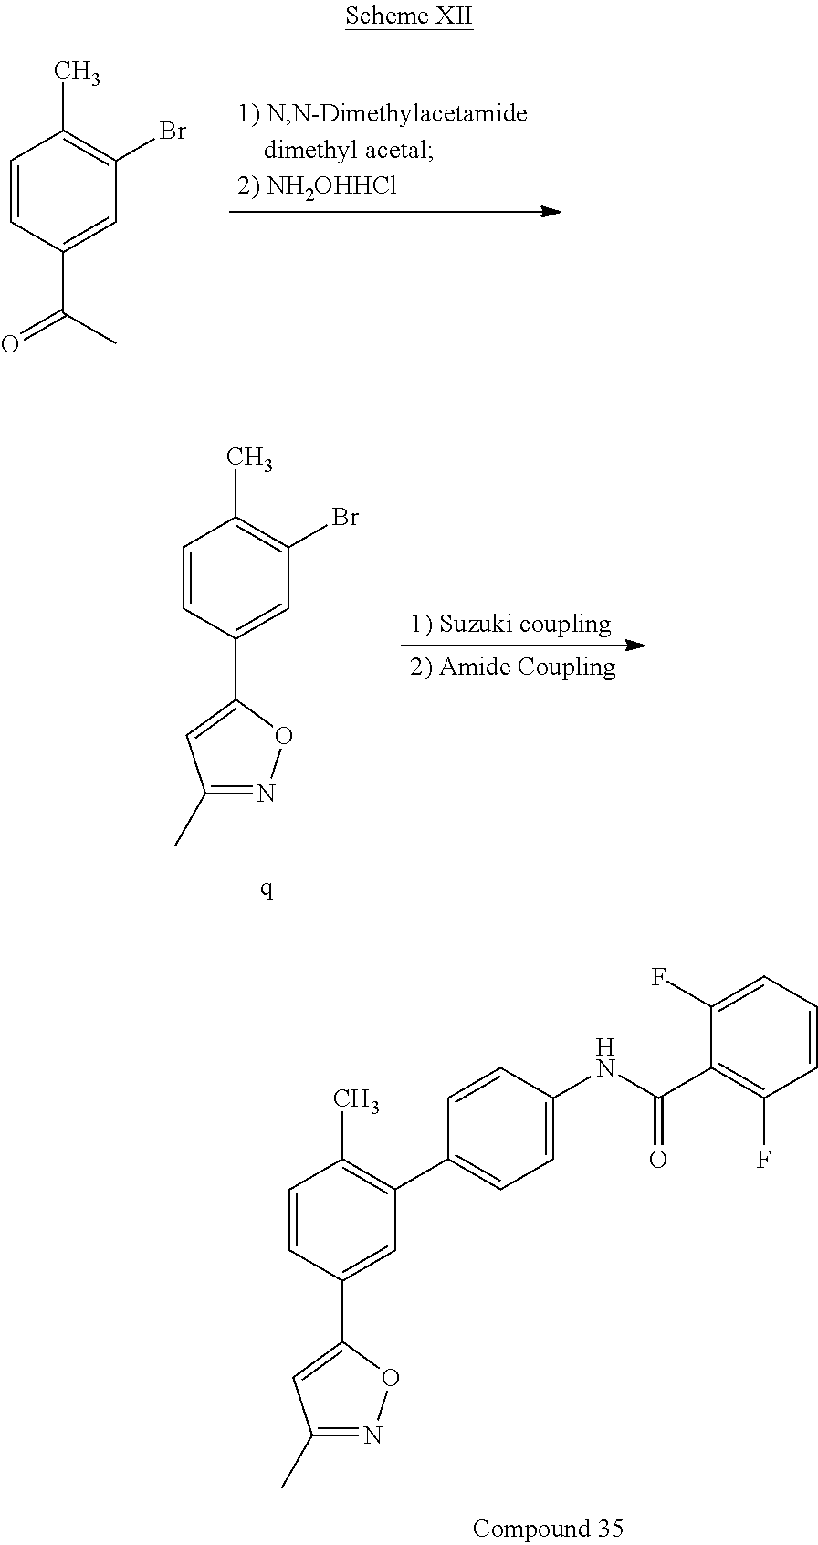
C1=CC(C2=CC(C)=NO2)=CC(C2=CC=C(NC(C3=C(F)C=CC=C3F)=O)C=C2)=C1C.C1=CC(C(=O)C)=CC(Br)=C1C.C1=CC(C2=CC(C)=NO2)=CC(Br)=C1C
